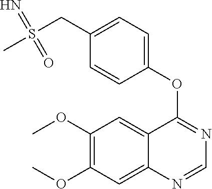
C12=CC(OC)=C(OC)C=C1N=CN=C2OC1=CC=C(CS(C)(=N)=O)C=C1
